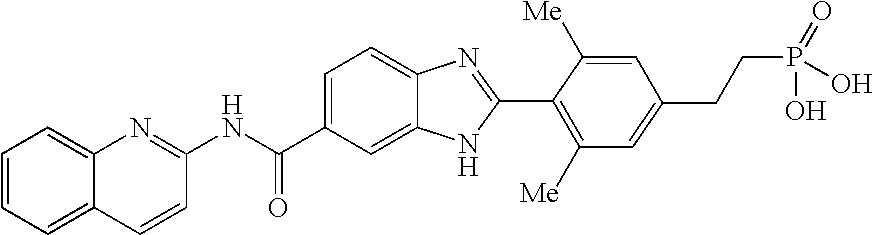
C12=CC=CC=C1C=CC(NC(C1=CC=C3C(=C1)NC(C1=C([Me])C=C(CCP(O)(=O)O)C=C1[Me])=N3)=O)=N2
